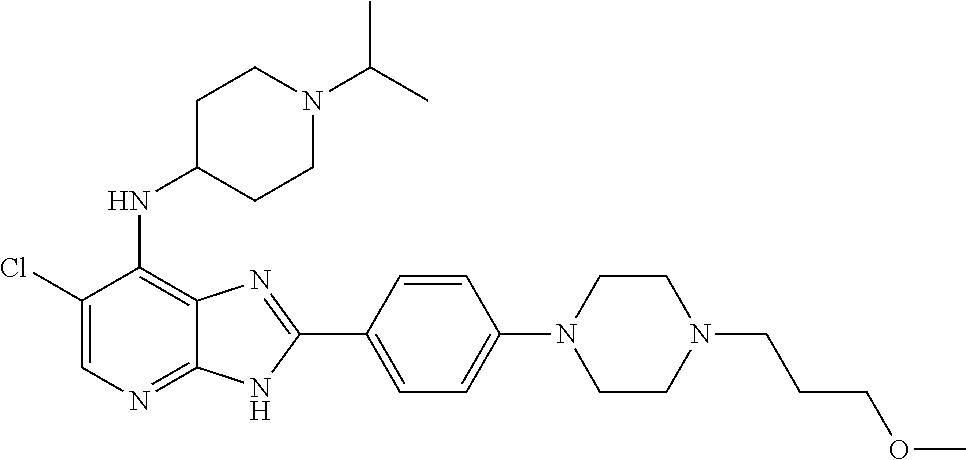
C1(Cl)=CN=C2C(=C1NC1CCN(C(C)C)CC1)N=C(C1=CC=C(N3CCN(CCCOC)CC3)C=C1)N2
